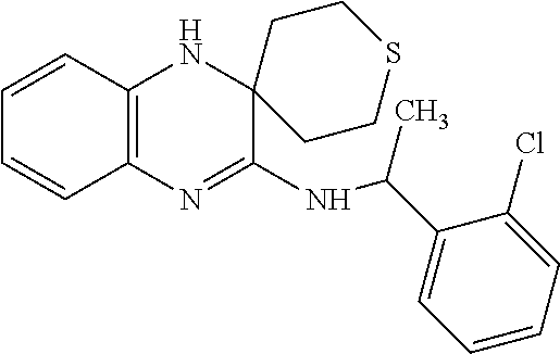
C(NC1=NC2=C(NC13CCSCC3)C=CC=C2)(C1=CC=CC=C1Cl)C
